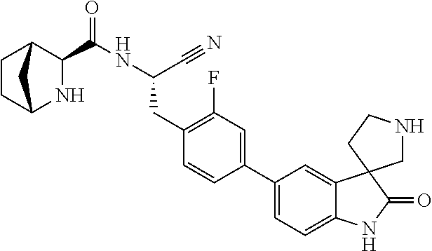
C1CC2NC(C(NC(C#N)CC3=C(F)C=C(C4=CC=C5C(=C4)C4(C(=O)N5)CNCC4)C=C3)=O)C1C2
